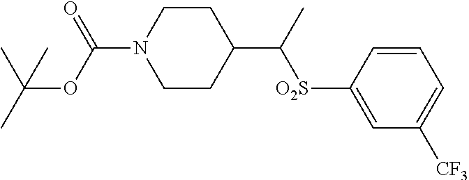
C1CN(C(OC(C)(C)C)=O)CCC1C(C)[O2S]C1=CC([CF3])=CC=C1
